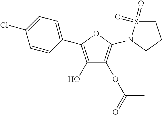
C1(C2=C(O)C(OC(=O)C)=C(N3S(=O)(=O)CCC3)O2)=CC=C(Cl)C=C1
